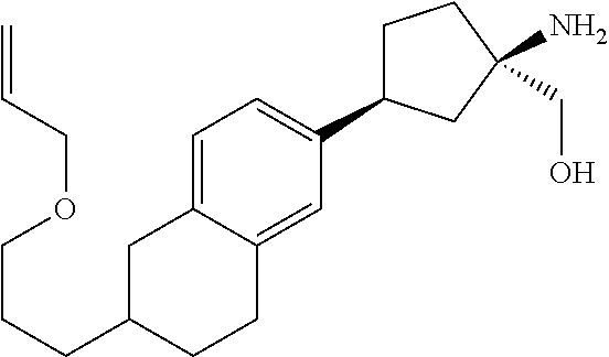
C1=C2C(=CC(C3CCC(N)(CO)C3)=C1)CCC(CCCOCC=C)C2
